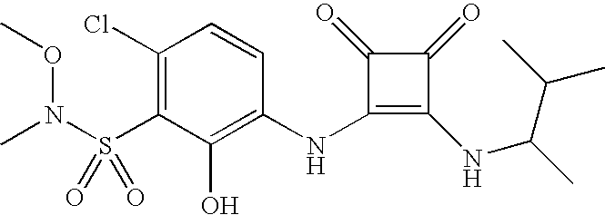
S(C1=C(Cl)C=CC(NC2=C(NC(C(C)C)C)C(=O)C2=O)=C1O)(N(C)OC)(=O)=O
